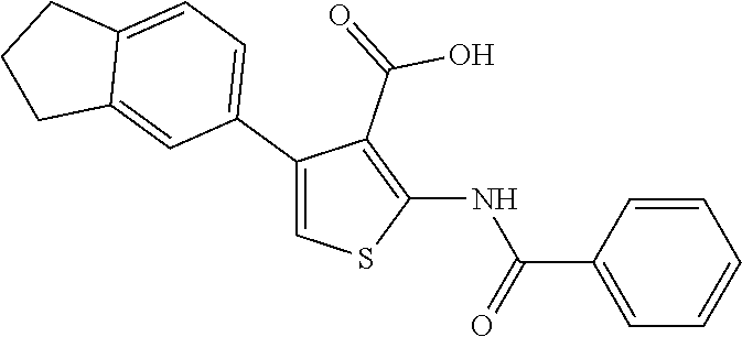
C12=CC(C3=CSC(NC(C4=CC=CC=C4)=O)=C3C(=O)O)=CC=C1CCC2
